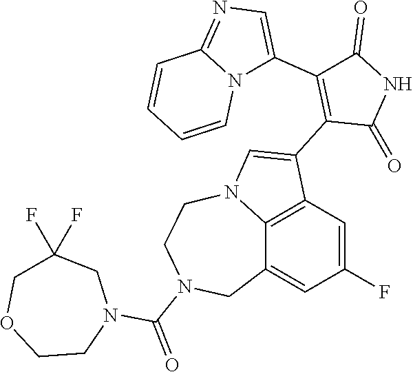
C1(C2=CN=C3N2C=CC=C3)=C(C2=CN3C4=C2C=C(F)C=C4CN(C(=O)N2CC(F)(F)COCC2)CC3)C(=O)NC1=O
